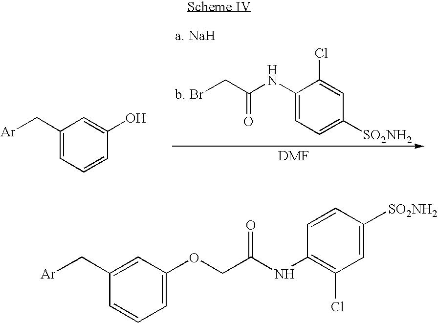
C1(NC(CBr)=O)=CC=C([SO2NH2])C=C1Cl.C1(C[Ar])=CC=CC(O)=C1.C1(C[Ar])=CC(OCC(NC2=C(Cl)C=C([SO2NH2])C=C2)=O)=CC=C1
